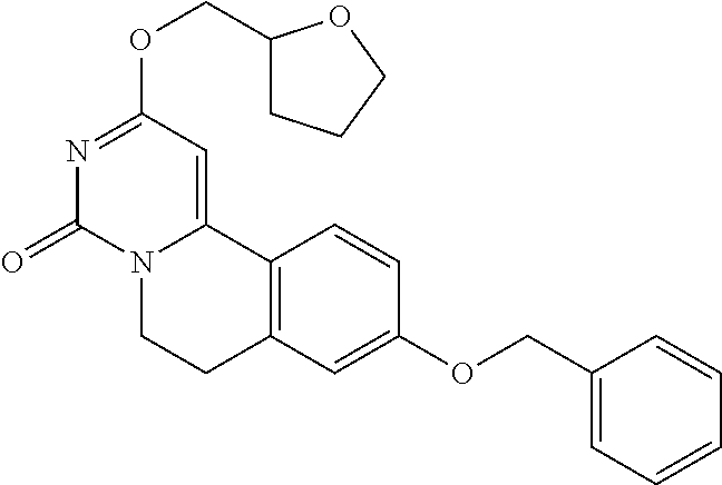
N1=C(OCC2CCCO2)C=C2N(C1=O)CCC1=C2C=CC(OCC2=CC=CC=C2)=C1
